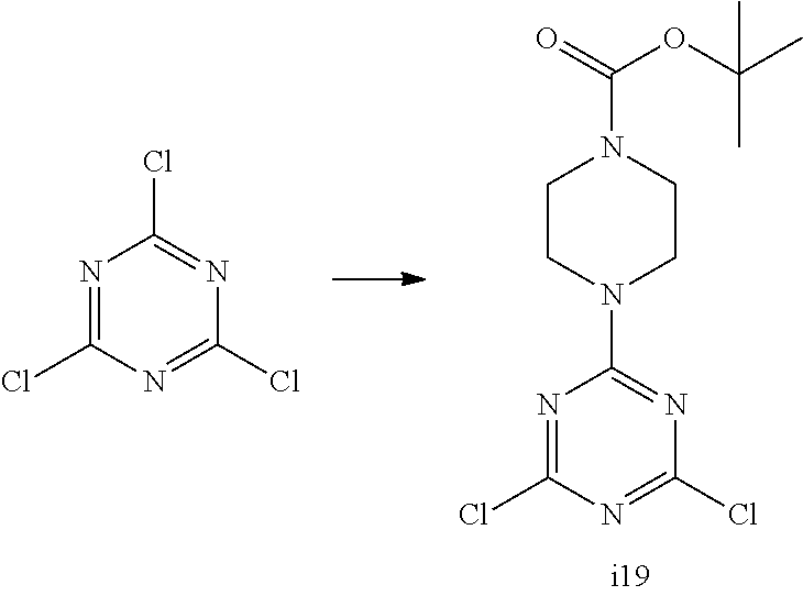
N1=C(Cl)N=C(Cl)N=C1N1CCN(C(=O)OC(C)(C)C)CC1.N1=C(Cl)N=C(Cl)N=C1Cl
